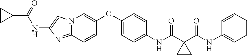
C1(OC2=CN3C(=NC(NC(C4CC4)=O)=C3)C=C2)=CC=C(NC(=O)C2(C(NC3=CC=CC=C3)=O)CC2)C=C1
